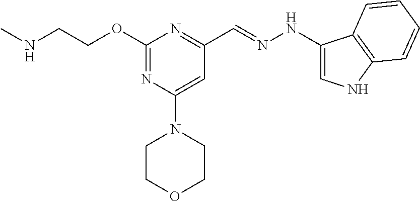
N(CCOC1=NC(N2CCOCC2)=CC(C=NNC2=CNC3=C2C=CC=C3)=N1)C
